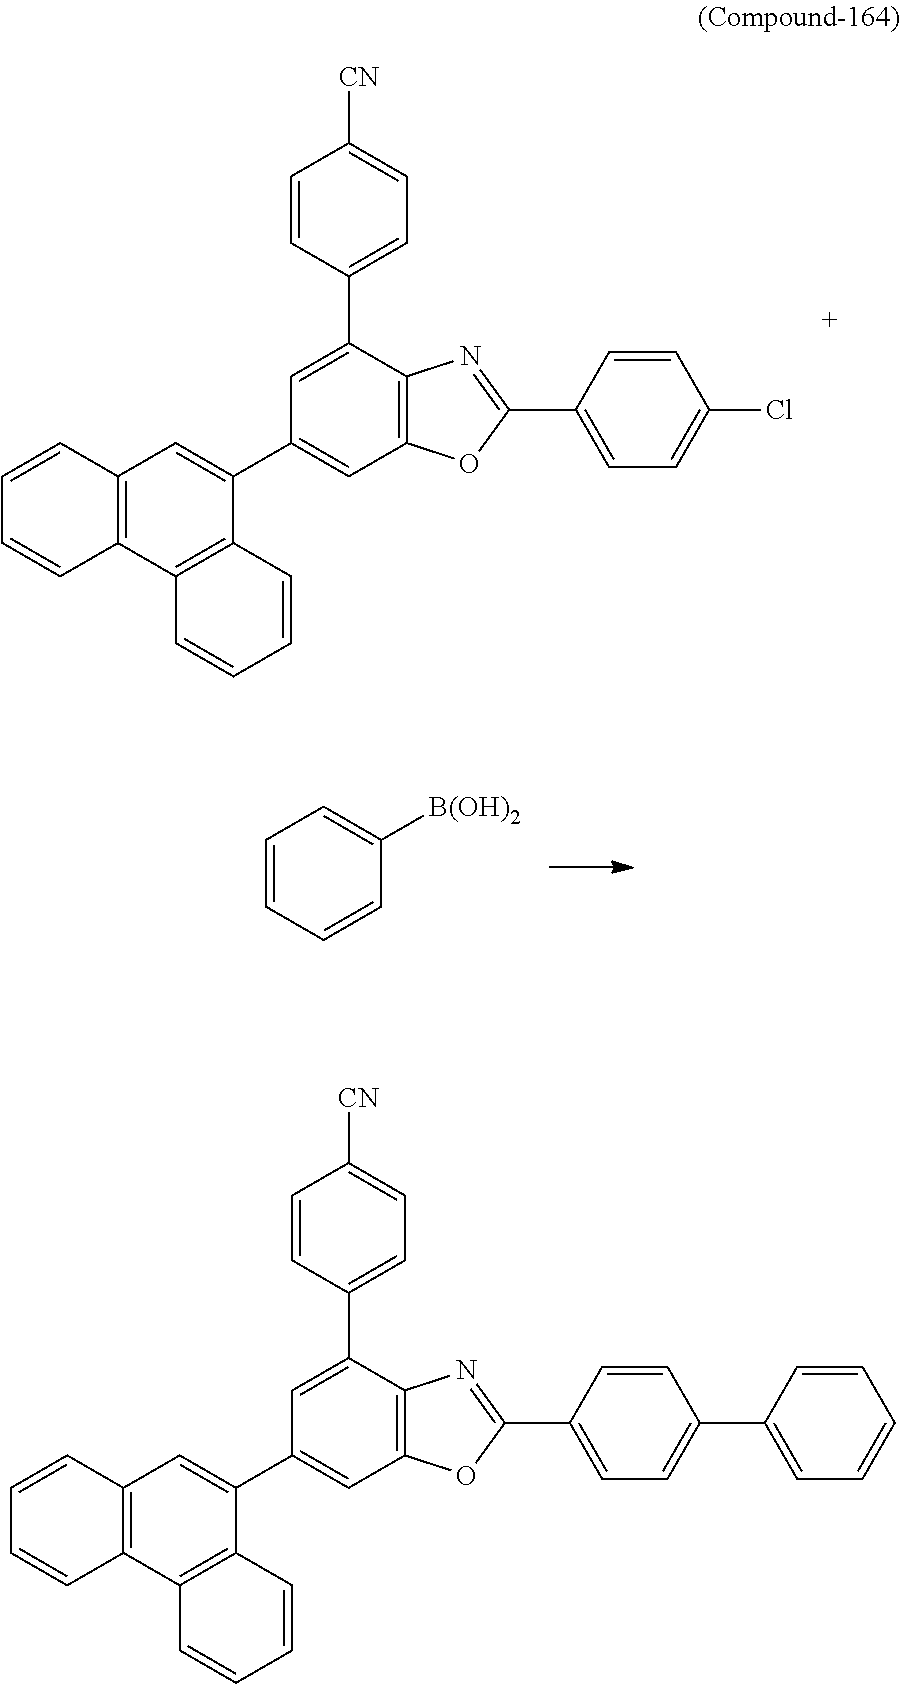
C1=C(C2=CC=C([CN])C=C2)C2=C(C=C1C1=CC3=C(C4=C1C=CC=C4)C=CC=C3)OC(C1=CC=C(Cl)C=C1)=N2.C1=CC=C([B(OH)2])C=C1.C1=C(C2=CC=C([CN])C=C2)C2=C(C=C1C1=CC3=C(C4=C1C=CC=C4)C=CC=C3)OC(C1=CC=C(C3=CC=CC=C3)C=C1)=N2
